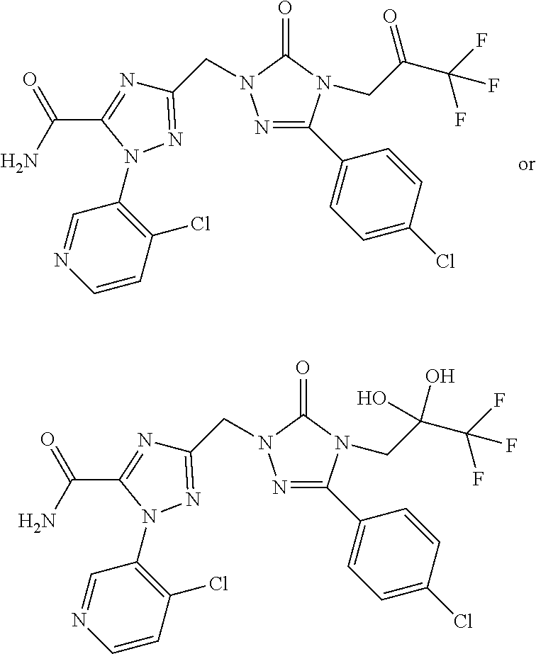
C1=NC=CC(Cl)=C1N1C(C(N)=O)=NC(CN2N=C(C3=CC=C(Cl)C=C3)N(CC(C(F)(F)F)=O)C2=O)=N1.C1=NC=CC(Cl)=C1N1C(C(N)=O)=NC(CN2N=C(C3=CC=C(Cl)C=C3)N(CC(C(F)(F)F)(O)O)C2=O)=N1
